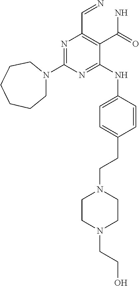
N1=C(N2CCCCCC2)N=C(NC2=CC=C(CCN3CCN(CCO)CC3)C=C2)C(C(N)=O)=C1C=N
